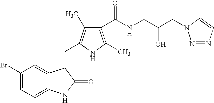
C1(Br)=CC=C2C(=C1)C(=CC1=C(C)C(C(NCC(CN3N=NC=C3)O)=O)=C(C)N1)C(=O)N2
